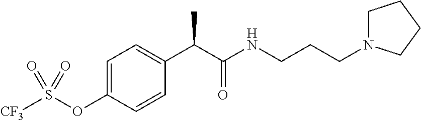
C1=CC(OS([CF3])(=O)=O)=CC=C1C(C(NCCCN1CCCC1)=O)C
